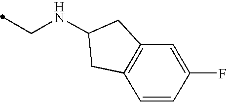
C1=CC(F)=CC2=C1CC(NCC)C2
